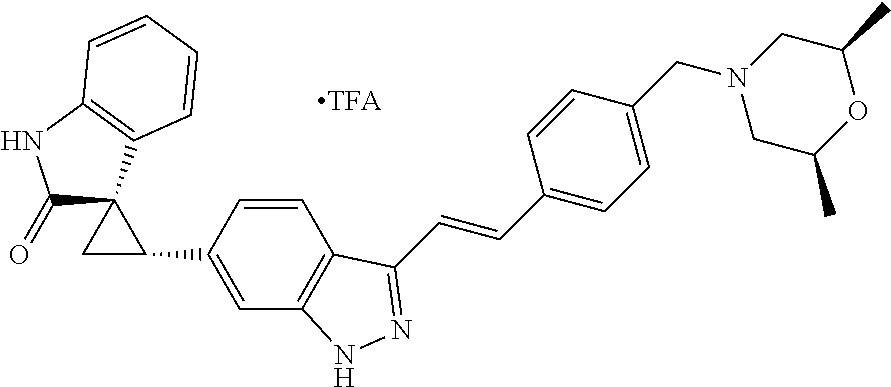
C(=CC1=CC=C(CN2CC(C)OC(C)C2)C=C1)C1=NNC2=C1C=CC(C1CC13C(=O)NC1=C3C=CC=C1)=C2
